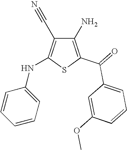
C1(N)=C(C(=O)C2=CC=CC(OC)=C2)SC(NC2=CC=CC=C2)=C1C#N
